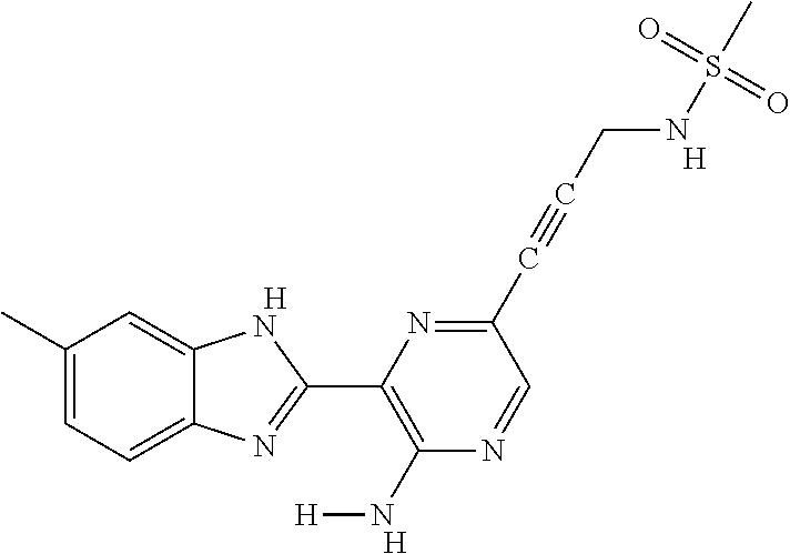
[H].C1(C)=CC=C2C(=C1)NC(C1=C(N[H])N=CC(C#CCNS(C)(=O)=O)=N1)=N2.[H].[H]
